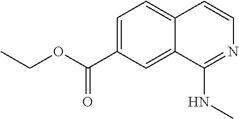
C1=C(C(OCC)=O)C=C2C(=C1)C=CN=C2NC
